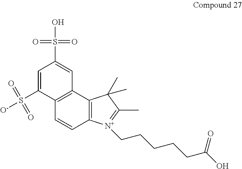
C12=C(C3=C(C=C1)C(S([O-])(=O)=O)=CC(S(O)(=O)=O)=C3)C(C)(C)C(C)=[N+]2CCCCCC(O)=O
